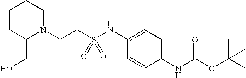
C1=CC(NC(OC(C)(C)C)=O)=CC=C1NS(=O)(CCN1C(CO)CCCC1)=O
